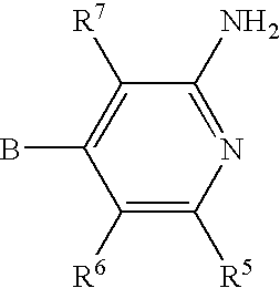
C1([R6])=C([R5])N=C(N)C([R7])=C1B
